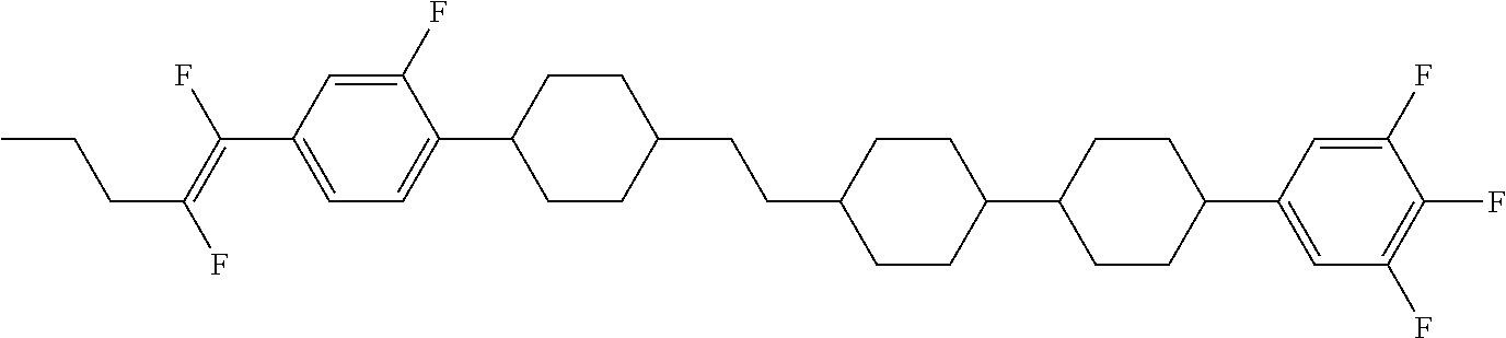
C1(F)=CC(C(=C(F)CCC)F)=CC=C1C1CCC(CCC2CCC(C3CCC(C4=CC(F)=C(F)C(F)=C4)CC3)CC2)CC1
